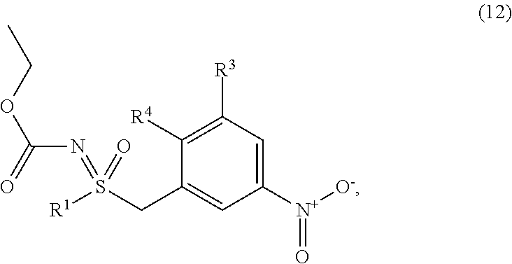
[R1]S(CC1=CC([N+]([O-])=O)=CC([R3])=C1[R4])(=O)=NC(OCC)=O
